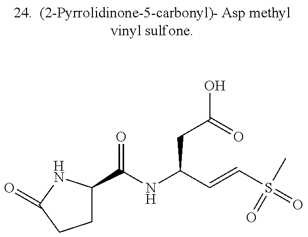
C1C(C(NC(C=CS(C)(=O)=O)CC(O)=O)=O)NC(=O)C1
